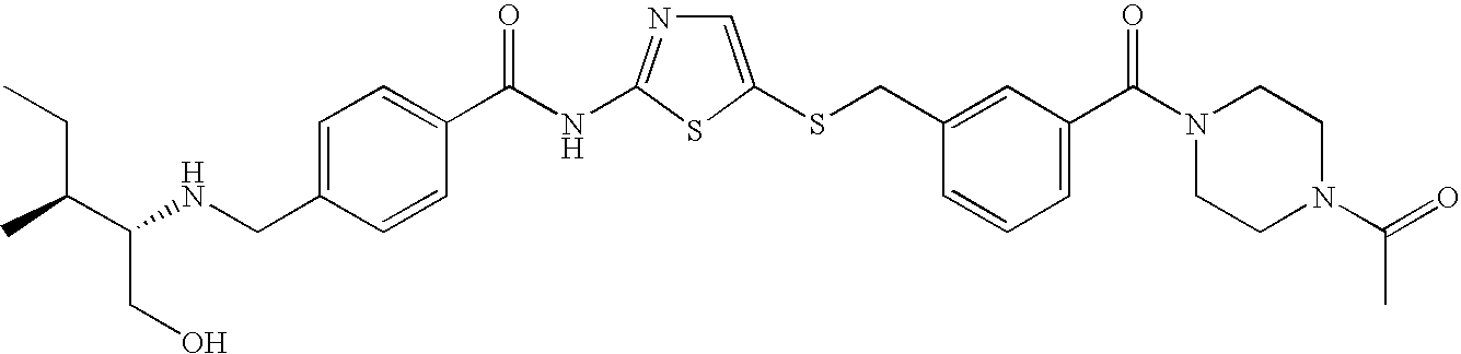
C1=C(SCC2=CC(C(N3CCN(C(=O)C)CC3)=O)=CC=C2)SC(NC(=O)C2=CC=C(CNC(C(C)CC)CO)C=C2)=N1
